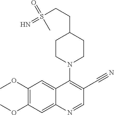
C1(OC)=C(OC)C=C2C(=C1)C(N1CCC(CCS(=N)(=O)C)CC1)=C(C#N)C=N2
